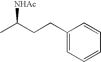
C1(CCC(C)[NHAc])=CC=CC=C1
